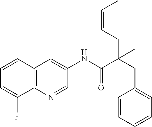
C12=C(C=CC=C1F)C=C(NC(=O)C(CC1=CC=CC=C1)(CC=CC)C)C=N2
